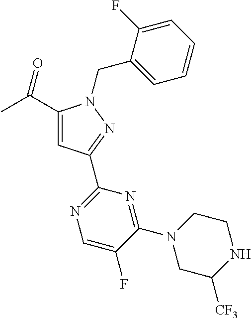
C1(C(C)=O)=CC(C2=NC=C(F)C(N3CC([CF3])NCC3)=N2)=NN1CC1=CC=CC=C1F
